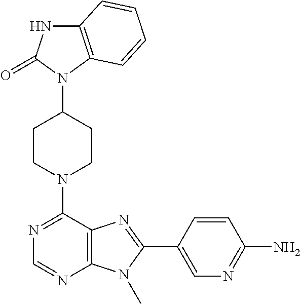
C12=C(N(C3CCN(C4=NC=NC5=C4N=C(C4=CN=C(N)C=C4)N5C)CC3)C(=O)N1)C=CC=C2
